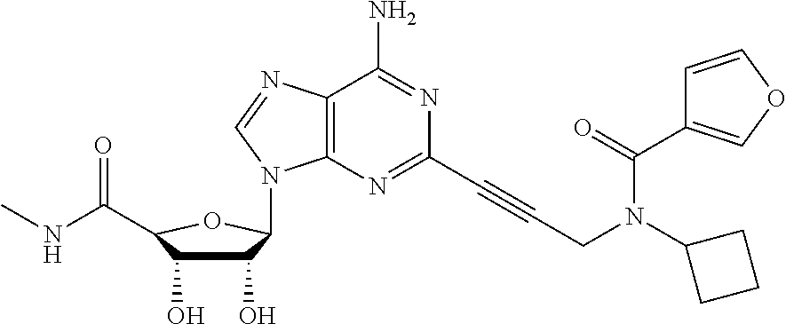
C1(O)C(O)C(C(NC)=O)OC1N1C2=C(C(N)=NC(C#CCN(C(=O)C3=COC=C3)C3CCC3)=N2)N=C1
